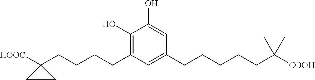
C1(O)=CC(CCCCCC(C)(C)[COOH])=CC(CCCCC2([HOOC])CC2)=C1O
